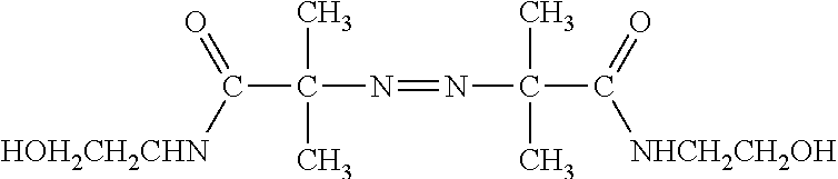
C(C(C)(N=NC(C)(C)C(=O)[NHCH2CH2OH])C)([HOH2CH2CHN])=O
